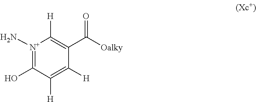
C1(O)=[N+](N)C([H])=C(C(=O)[Oalky])C([H])=C1[H]
